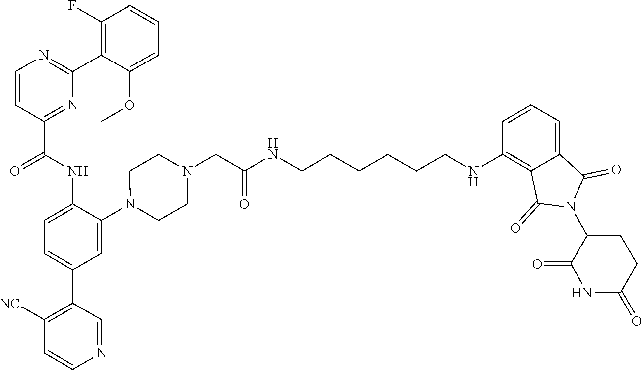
C1=CC(C(NC2=CC=C(C3=C([NC])C=CN=C3)C=C2N2CCN(CC(NCCCCCCNC3=C4C(=CC=C3)C(=O)N(C3C(=O)NC(=O)CC3)C4=O)=O)CC2)=O)=NC(C2=C(F)C=CC=C2OC)=N1
